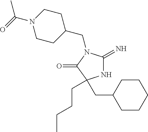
N1C(=N)N(CC2CCN(C(C)=O)CC2)C(=O)C1(CCCC)CC1CCCCC1
